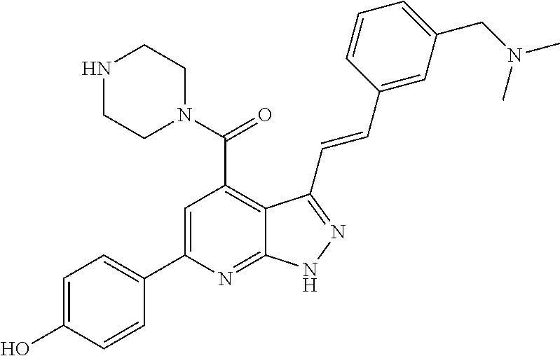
C1=C(C2=CC=C(O)C=C2)N=C2C(=C1C(N1CCNCC1)=O)C(C=CC1=CC(CN(C)C)=CC=C1)=NN2
